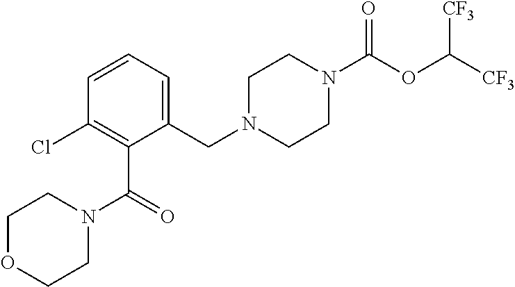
C1=CC=C(CN2CCN(C(OC([CF3])[CF3])=O)CC2)C(C(=O)N2CCOCC2)=C1Cl
